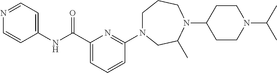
C(C1=CC=CC(N2CCCN(C3CCN(C(C)C)CC3)C(C)C2)=N1)(NC1=CC=NC=C1)=O
